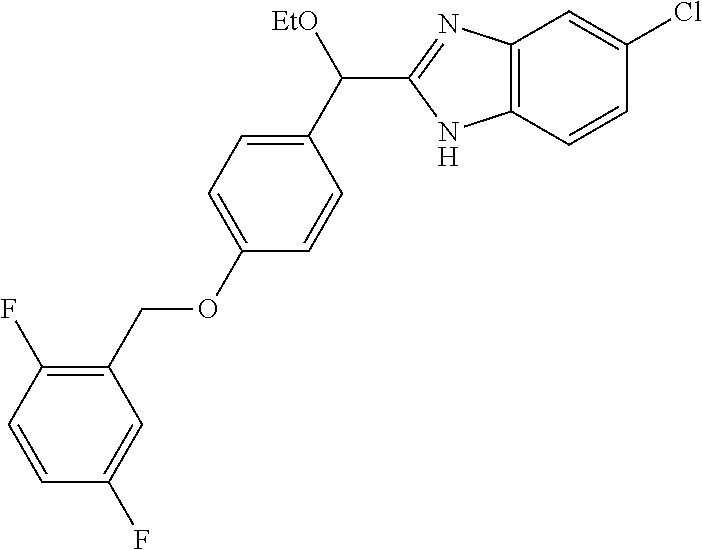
C1(C([EtO])C2=NC3=C(N2)C=CC(Cl)=C3)=CC=C(OCC2=C(F)C=CC(F)=C2)C=C1
